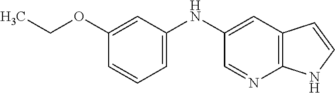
C1(NC2=CC=CC(OCC)=C2)=CC2=C(N=C1)NC=C2
